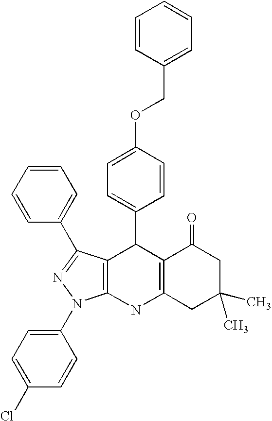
C12=C(NC3=C(C1C1=CC=C(OCC4=CC=CC=C4)C=C1)C(C1=CC=CC=C1)=NN3C1=CC=C(Cl)C=C1)CC(C)(C)CC2=O
